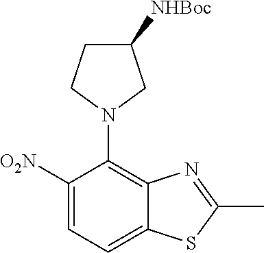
C1([O2N])=CC=C2C(=C1N1CC([NHBoc])CC1)N=C(C)S2
